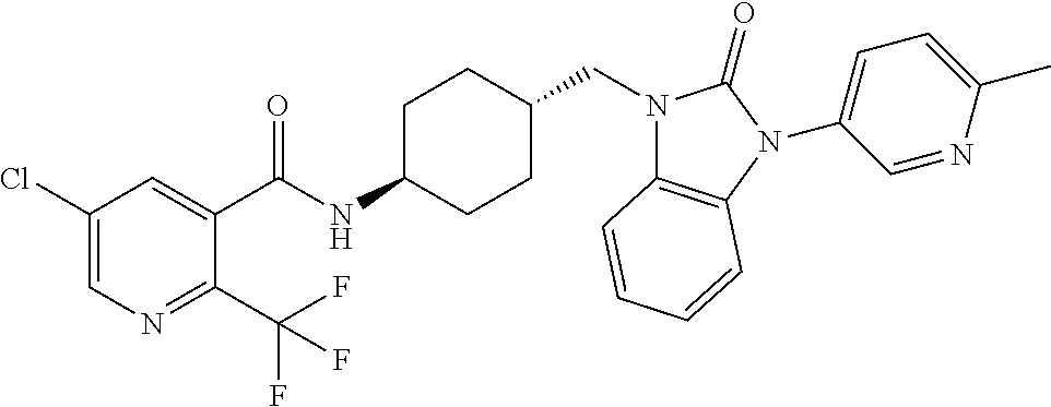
C1(Cl)=CN=C(C(F)(F)F)C(C(NC2CCC(CN3C4=C(N(C5=CC=C(C)N=C5)C3=O)C=CC=C4)CC2)=O)=C1
